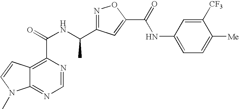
C12=NC=NC(C(=O)NC(C3=NOC(C(=O)NC4=CC=C([Me])C([CF3])=C4)=C3)C)=C1C=CN2C
